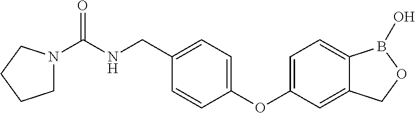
N1(C(NCC2=CC=C(OC3=CC=C4C(=C3)COB4O)C=C2)=O)CCCC1
